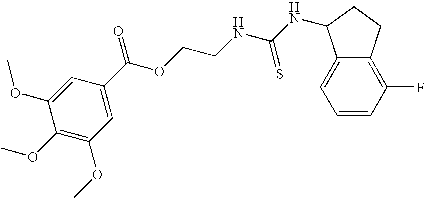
C1=C(OC)C(OC)=C(OC)C=C1C(OCCNC(NC1C2=CC=CC(F)=C2CC1)=S)=O
